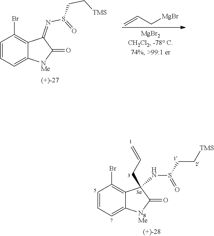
C1=CC=C2C(=C1Br)C(=NS(=O)CC[TMS])C(=O)[NMe]2.C=CC[MgBr].C1=CC=C2C(=C1Br)C(NS(CC[TMS])=O)(CC=C)C(=O)[N8Me]2
